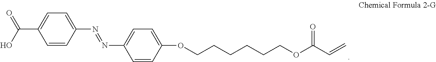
C1=CC(N=NC2=CC=C(OCCCCCCOC(C=C)=O)C=C2)=CC=C1C(O)=O
